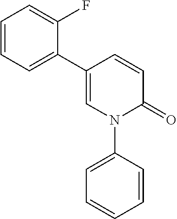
C1=CC(N2C(=O)C=CC(C3=CC=CC=C3F)=C2)=CC=C1
